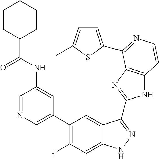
C1=C(C2=C(F)C=C3C(=C2)C(C2=NC4=C(N2)C=CN=C4C2=CC=C(C)S2)=NN3)C=C(NC(C2CCCCC2)=O)C=N1
